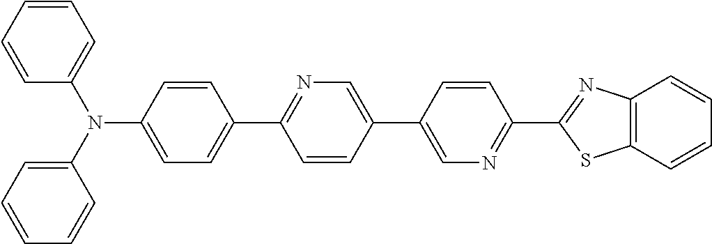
N(C1=CC=C(C2=NC=C(C3=CN=C(C4=NC5=C(S4)C=CC=C5)C=C3)C=C2)C=C1)(C1=CC=CC=C1)C1=CC=CC=C1
